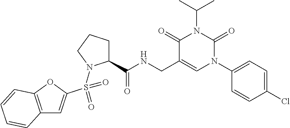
C12=C(OC(S(=O)(N3C(C(NCC4=CN(C5=CC=C(Cl)C=C5)C(=O)N(C(C)C)C4=O)=O)CCC3)=O)=C1)C=CC=C2
